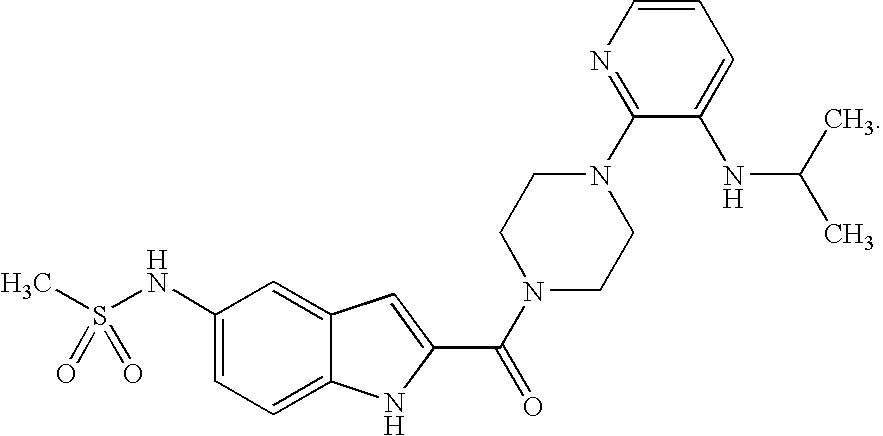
C1(NS(C)(=O)=O)=CC=C2C(=C1)C=C(C(=O)N1CCN(C3=NC=CC=C3NC(C)C)CC1)N2
